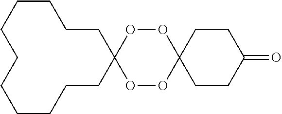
C1CCCCCCCCCCC12OOC1(OO2)CCC(=O)CC1
